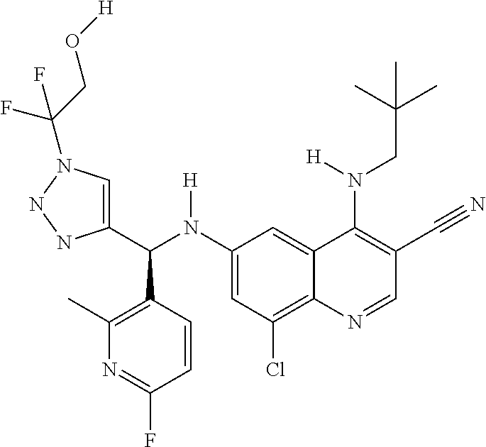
C1(N(C(C2=CN(C(F)(CO[H])F)NN2)C2=C(C)N=C(F)C=C2)[H])=CC(Cl)=C2C(=C1)C(N(CC(C)(C)C)[H])=C(C#N)C=N2
